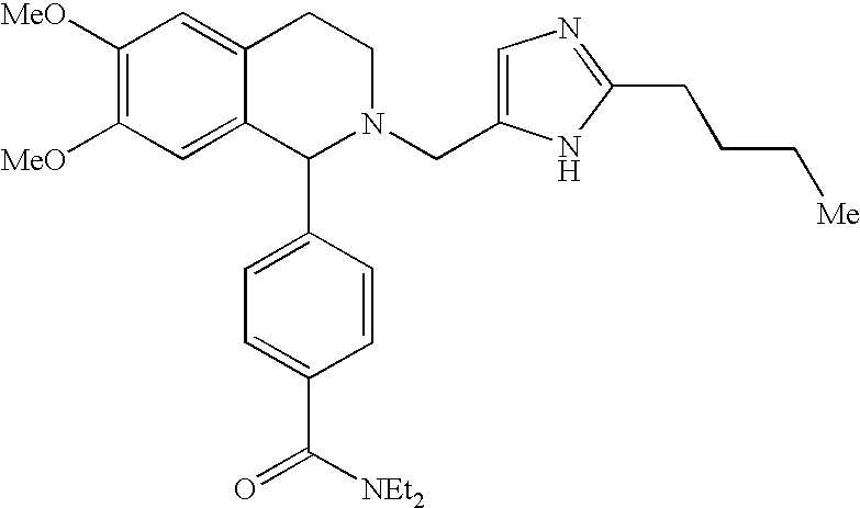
C1([MeO])=C([MeO])C=C2C(=C1)CCN(CC1=CN=C(CCC[Me])N1)C2C1=CC=C(C([NEt2])=O)C=C1
